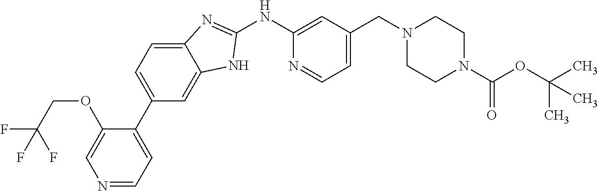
C1(NC2=CC(CN3CCN(C(OC(C)(C)C)=O)CC3)=CC=N2)=NC2=CC=C(C3=CC=NC=C3OCC(F)(F)F)C=C2N1
